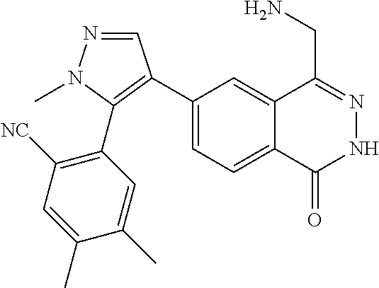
C1(C2=C(C3=C([NC])C=C(C)C(C)=C3)N(C)N=C2)=CC=C2C(=C1)C(CN)=NNC2=O
